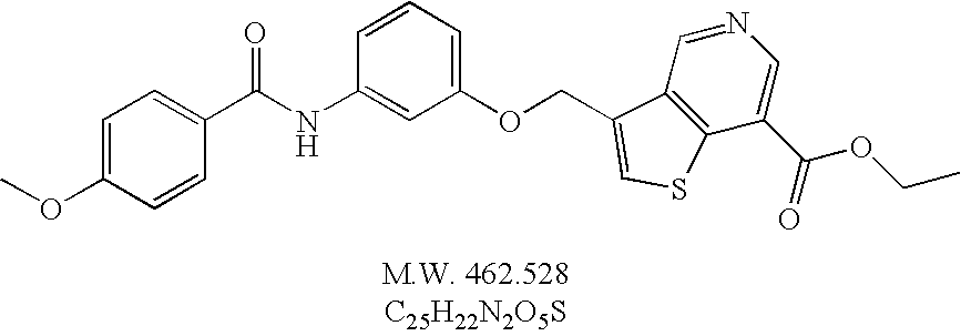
C1=C(OC)C=CC(C(NC2=CC(OCC3=CSC4=C3C=NC=C4C(=O)OCC)=CC=C2)=O)=C1
